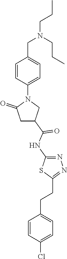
C1=CC(N2C(=O)CC(C(NC3=NN=C(CCC4=CC=C(Cl)C=C4)S3)=O)C2)=CC=C1CN(CCC)CCC
